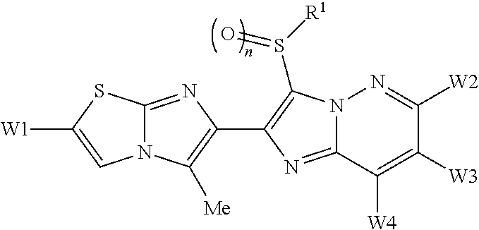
N12C(=NC(C3=C(S([R1])=O)N4C(=N3)C([W4])=C([W3])C([W2])=N4)=C1[Me])SC([W1])=C2
